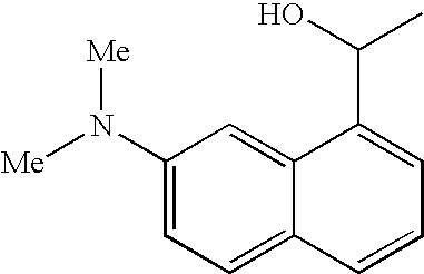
C1(N([Me])[Me])=CC=C2C(=C1)C(C(C)O)=CC=C2
